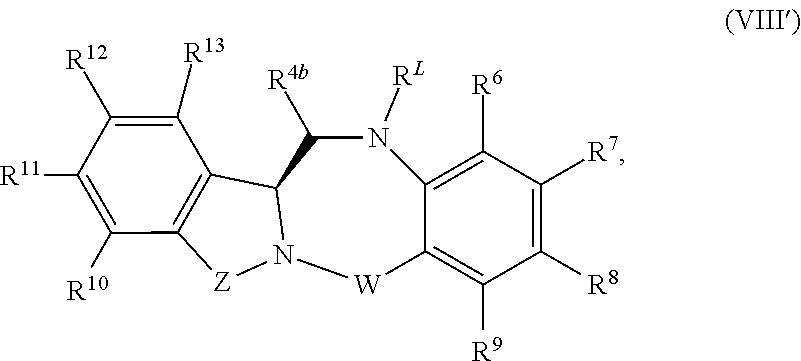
C1([R7])=C([R8])C([R9])=C2C(=C1[R6])N([RL])C([R4b])C1N([W]2)[Z]C2=C1C([R13])=C([R12])C([R11])=C2[R10]
